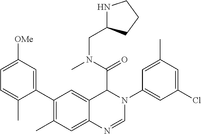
C1(C2=C(C)C=C3C(=C2)C(C(=O)N(CC2NCCC2)C)N(C2=CC(Cl)=CC(C)=C2)C=N3)=CC([OMe])=CC=C1C
